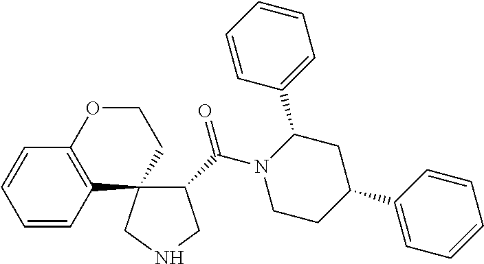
C1=CC2=C(C=C1)OCCC21C(C(N2CCC(C3=CC=CC=C3)CC2C2=CC=CC=C2)=O)CNC1
